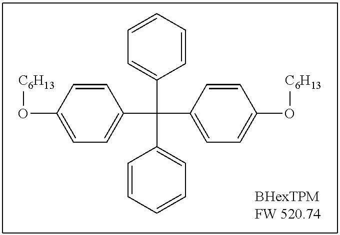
C1=CC(O[C6H13])=CC=C1C(C1=CC=C(O[C6H13])C=C1)(C1=CC=CC=C1)C1=CC=CC=C1
